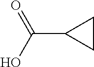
C1CC1C(O)=O
